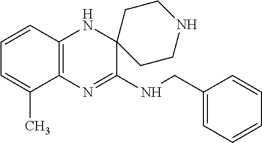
C12=C(N=C(NCC3=CC=CC=C3)C3(N1)CCNCC3)C(C)=CC=C2
